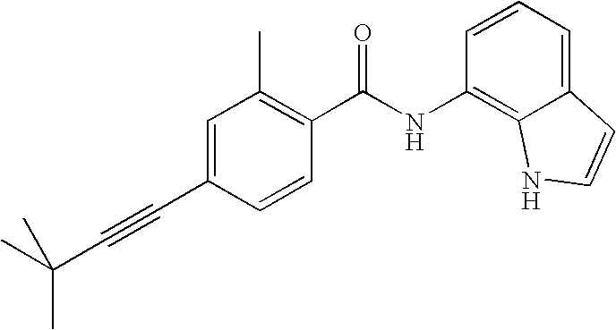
C1=C(C#CC(C)(C)C)C=CC(C(NC2=C3C(=CC=C2)C=CN3)=O)=C1C
